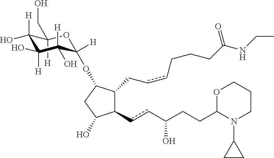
C1([H])(CO)C([H])(O)C(O)([H])C([H])(O)C([H])(OC2C(CccCCCC(=O)NCC)C(ccC(CCC3OCCCN3C3CC3)O)C(O)C2)O1
